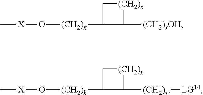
C[X]O[(CH2)k]C1C[(CH2)x]C1[(CH2)xOH].C[X]O[(CH2)k]C1C[(CH2)x]C1[(CH2)w][LG14]
